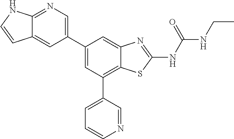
C1(C2=CC(C3=CC=CN=C3)=C3C(=C2)N=C(NC(NCC)=O)S3)=CN=C2C(=C1)C=CN2
